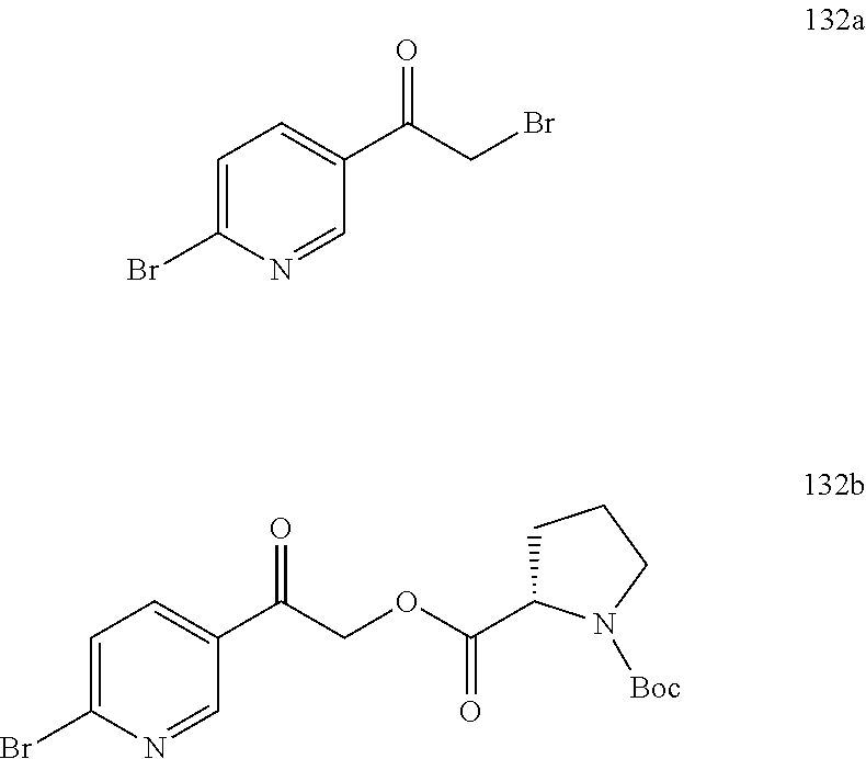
C1=C(Br)N=CC(C(=O)CBr)=C1.C1=C(Br)N=CC(C(=O)COC(C2CCCN2[Boc])=O)=C1
